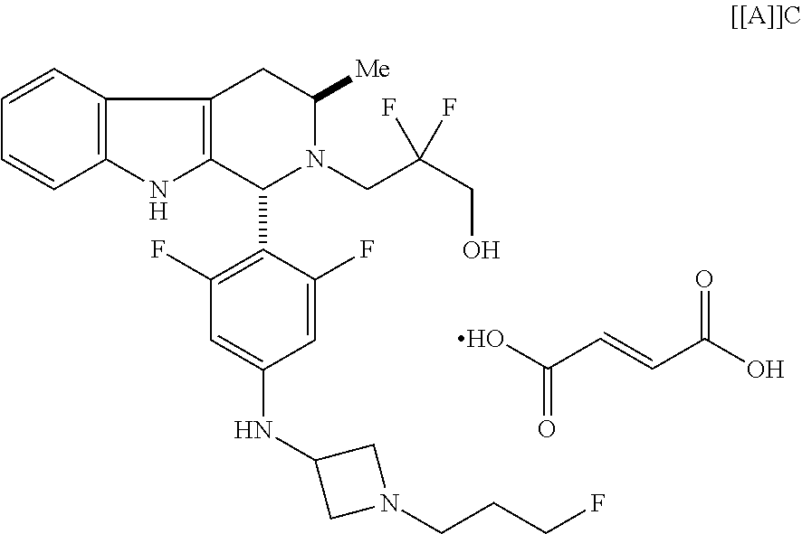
C12=C(C=CC=C1)C1=C(N2)C(C2=C(F)C=C(NC3CN(CCCF)C3)C=C2F)N(CC(CO)(F)F)C([Me])C1.OC(C=CC(O)=O)=O
